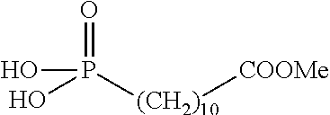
OP(=O)([(CH2)10][COOMe])O
